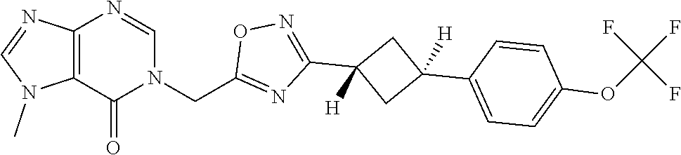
C12=C(C(=O)N(CC3=NC(C4([H])CC(C5=CC=C(OC(F)(F)F)C=C5)([H])C4)=NO3)C=N1)N(C)C=N2
